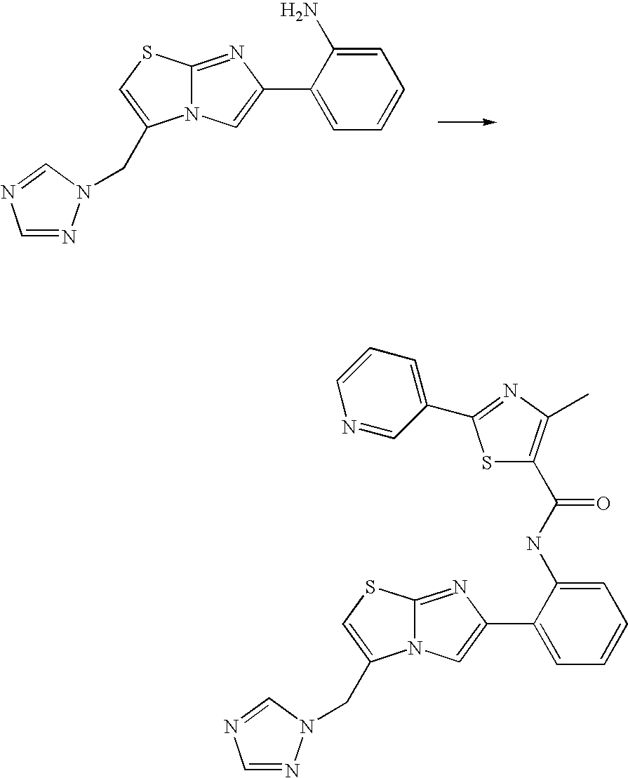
C(C1=CSC2=NC(C3=CC=CC=C3N)=CN21)N1N=CN=C1.C(C1=CSC2=NC(C3=CC=CC=C3NC(=O)C3=C(C)N=C(C4=CC=CN=C4)S3)=CN21)N1N=CN=C1
